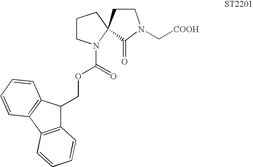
O=C1N(C[COOH])CCC12N(C(=O)OCC1C3=C(C4=C1C=CC=C4)C=CC=C3)CCC2
